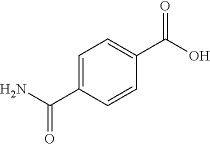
OC(C1=CC=C(C(N)=O)C=C1)=O
